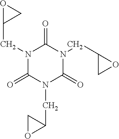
N1(CC2CO2)C(=O)N(CC2CO2)C(=O)N(CC2CO2)C1=O
